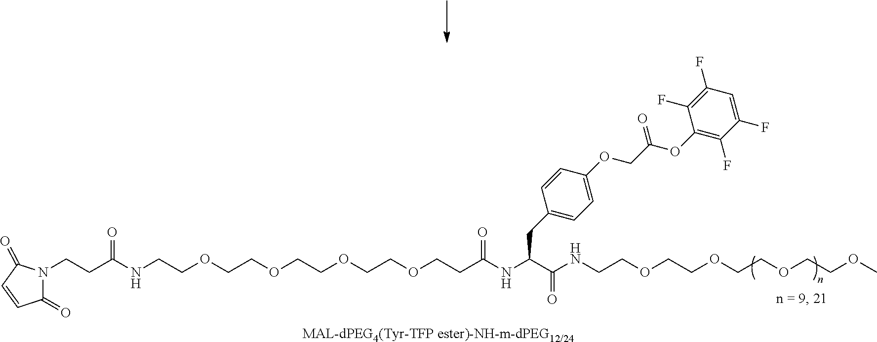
[MAL-dPEG4(Tyr-TFP ester)-NH-m-dPEG12/24].C(C(NCCOCCOCCOCCOC)=O)(CC1=CC=C(OCC(=O)OC2=C(F)C(F)=CC(F)=C2F)C=C1)NC(CCOCCOCCOCCOCCNC(CCN1C(=O)C=CC1=O)=O)=O
